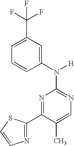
N1=C(N([H])C2=CC(C(F)(F)F)=CC=C2)N=C(C2=NC=CS2)C(C)=C1
